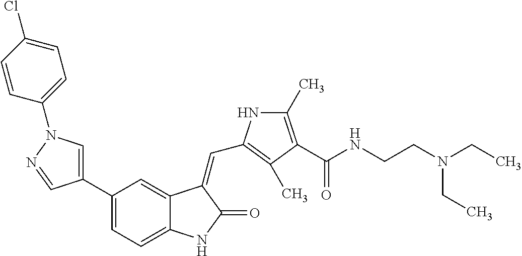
C1=C(C2=CC=C3C(=C2)C(=CC2=C(C)C(C(NCCN(CC)CC)=O)=C(C)N2)C(=O)N3)C=NN1C1=CC=C(Cl)C=C1
